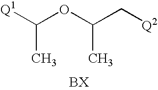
[Q1]C(OC(C[Q2])C)C.[BX]
